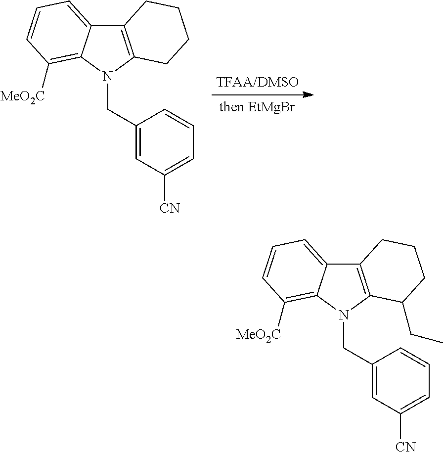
C12=C(N(CC3=CC([CN])=CC=C3)C3=C([MeO2C])C=CC=C13)CCCC2.C12=C(N(CC3=CC([CN])=CC=C3)C3=C([MeO2C])C=CC=C13)C(CC)CCC2
